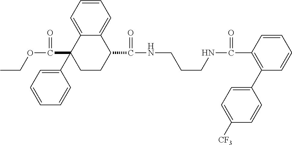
C1=C2C(=CC=C1)C(C(=O)NCCCNC(=O)C1=C(C3=CC=C([CF3])C=C3)C=CC=C1)CCC2(C1=CC=CC=C1)C(=O)OCC
